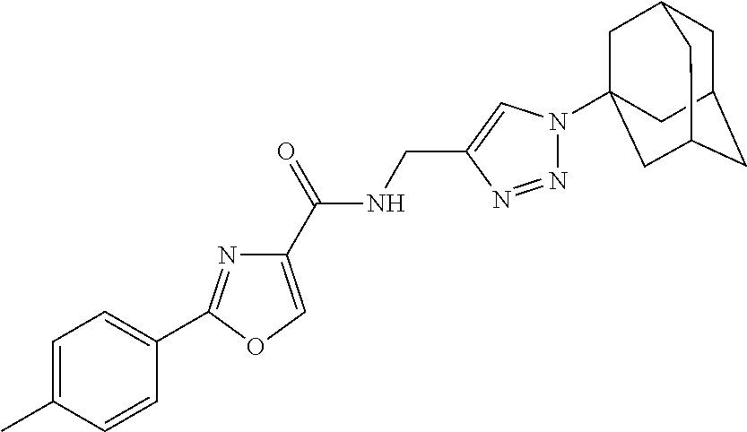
CC1=CC=C(C2=NC(C(NCC3=CN(C45CC6CC(CC(C4)C6)C5)N=N3)=O)=CO2)C=C1
